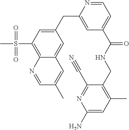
C1(CC2=CC(C(NCC3=C(C)C=C(N)N=C3C#N)=O)=CC=N2)=CC(S(C)(=O)=O)=C2C(=C1)C=C(C)C=N2
